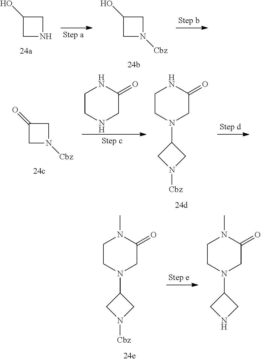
C1(O)CNC1.C1(O)CN([Cbz])C1.C1(=O)CN([Cbz])C1.C1CNCC(=O)N1.C1CN(C2CN([Cbz])C2)CC(=O)N1.C1CN(C2CN([Cbz])C2)CC(=O)N1C.C1CN(C2CNC2)CC(=O)N1C
